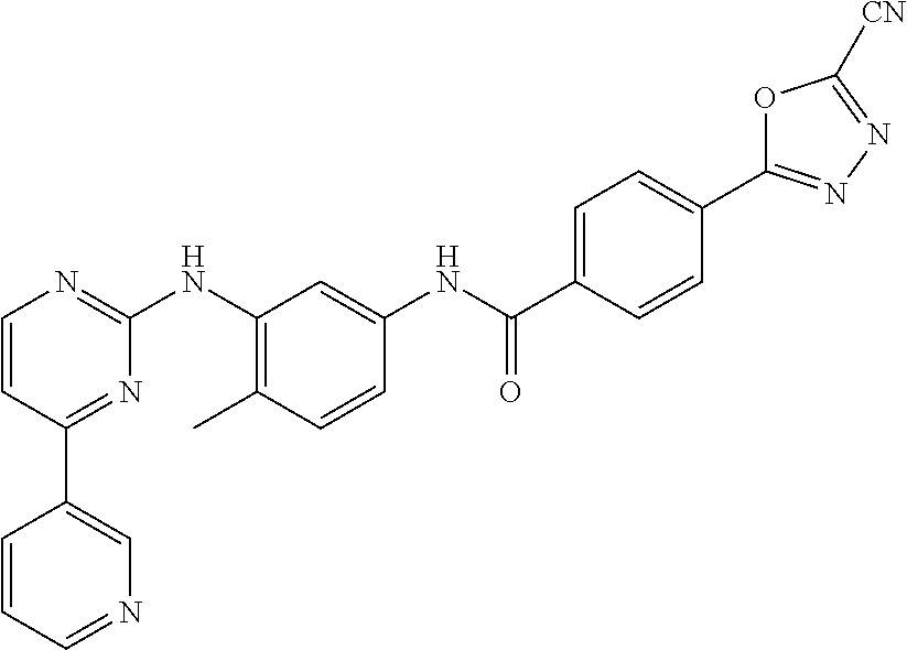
C1(C2=CN=CC=C2)=NC(NC2=C(C)C=CC(NC(C3=CC=C(C4=NN=C([CN])O4)C=C3)=O)=C2)=NC=C1
